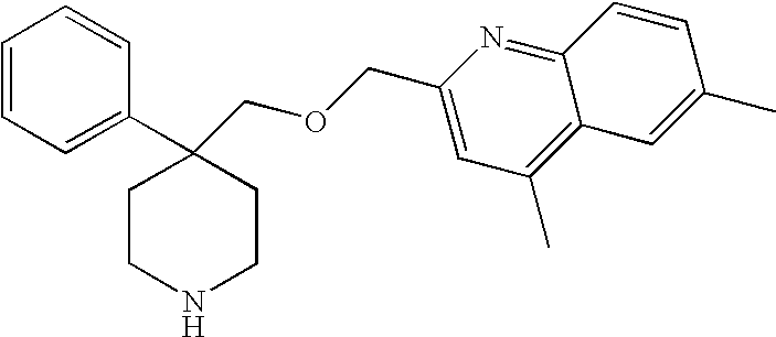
C1=CC=C(C2(COCC3=CC(C)=C4C(=N3)C=CC(C)=C4)CCNCC2)C=C1
